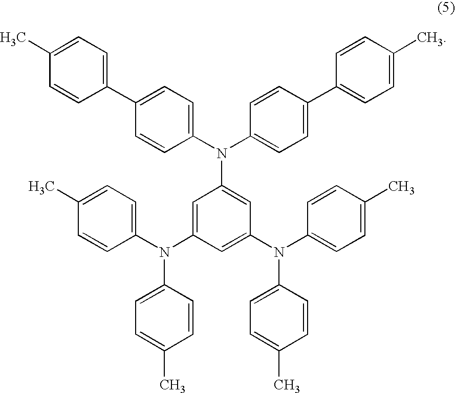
C1(C2=CC=C(C)C=C2)=CC=C(N(C2=CC(N(C3=CC=C(C)C=C3)C3=CC=C(C)C=C3)=CC(N(C3=CC=C(C)C=C3)C3=CC=C(C)C=C3)=C2)C2=CC=C(C3=CC=C(C)C=C3)C=C2)C=C1
